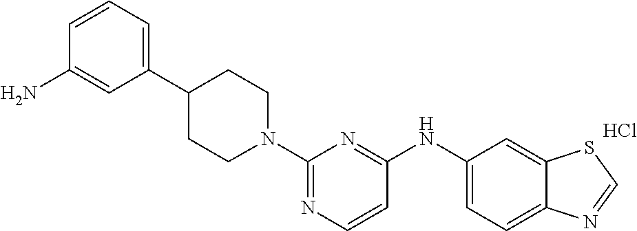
C1(NC2=NC(N3CCC(C4=CC=CC(N)=C4)CC3)=NC=C2)=CC=C2C(=C1)SC=N2.Cl
